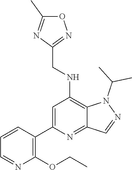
N1(C(C)C)C2=C(NCC3=NOC(C)=N3)C=C(C3=C(OCC)N=CC=C3)N=C2C=N1
